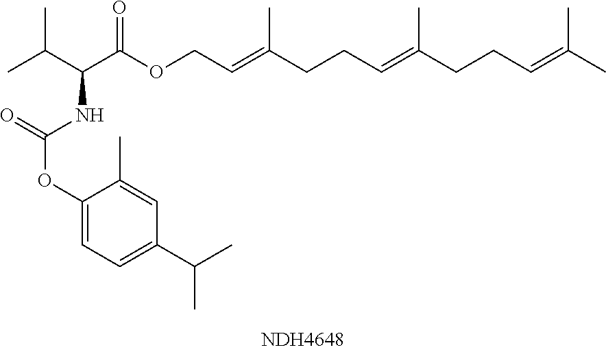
CC(C(C(OCC=C(CCC=C(C)CCC=C(C)C)C)=O)NC(OC1=CC=C(C(C)C)C=C1C)=O)C
